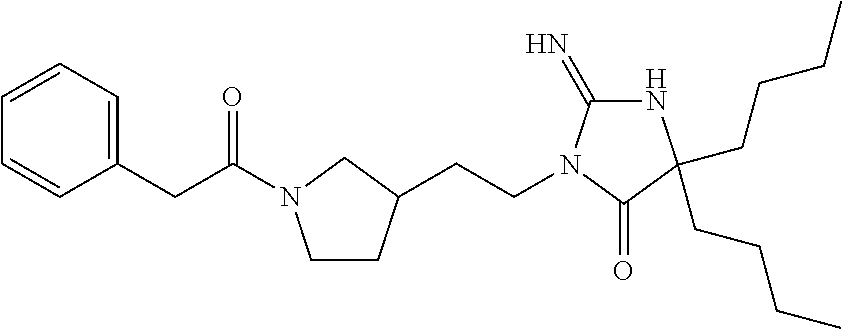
C1CC(CCN2C(=N)NC(CCCC)(CCCC)C2=O)CN1C(CC1=CC=CC=C1)=O
